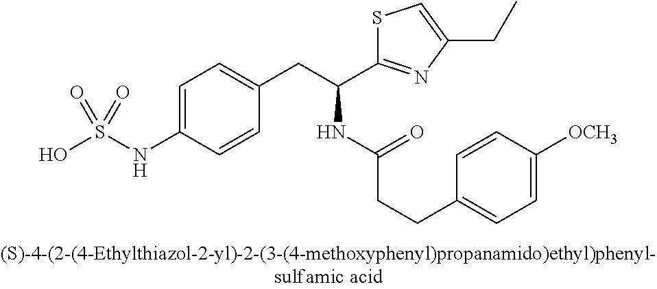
OS(NC1=CC=C(CC(C2=NC(CC)=CS2)NC(CCC2=CC=C([OCH3])C=C2)=O)C=C1)(=O)=O
